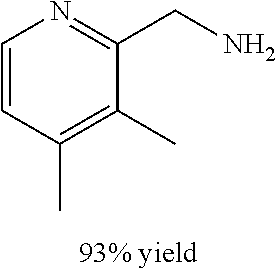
C1=CC(C)=C(C)C(CN)=N1
